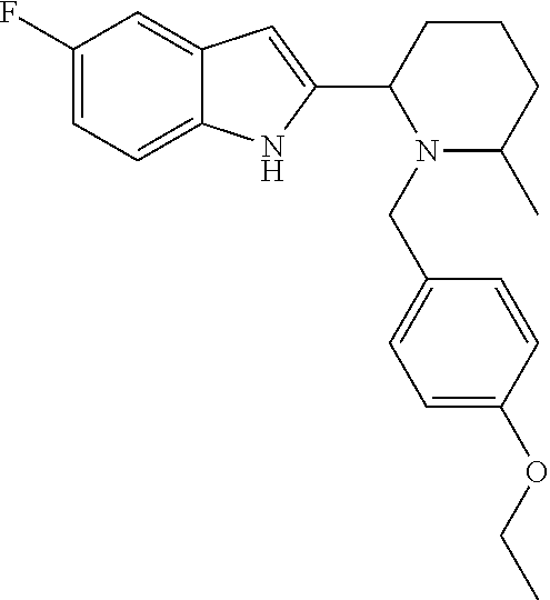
C1(F)=CC=C2C(=C1)C=C(C1CCCC(C)N1CC1=CC=C(OCC)C=C1)N2
